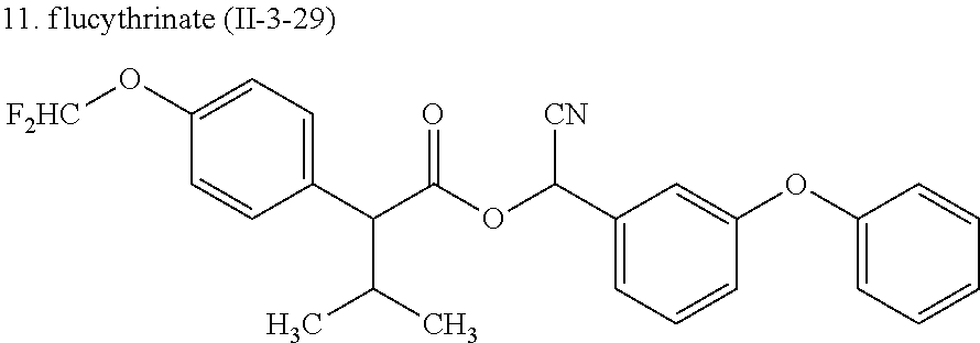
C1=C(C(C(OC(C2=CC=CC(OC3=CC=CC=C3)=C2)[CN])=O)C(C)C)C=CC(O[F2HC])=C1
